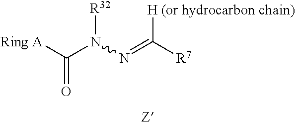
[R32]N(N=C([R7])[H (or hydrocarbon chain)])C([Ring A])=O.[Z]
